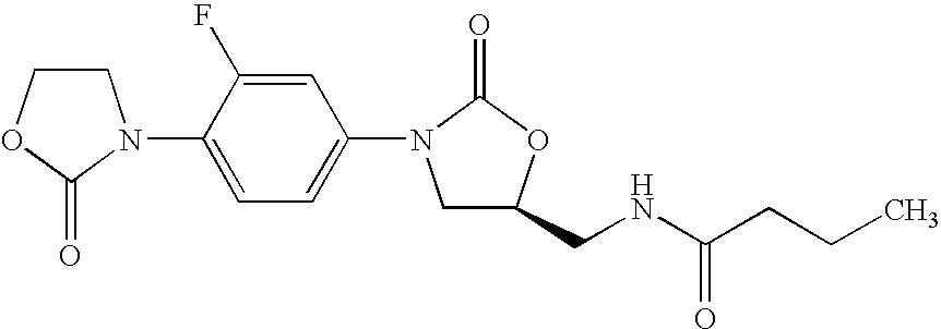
C1COC(=O)N1C1=CC=C(N2CC(CNC(CCC)=O)OC2=O)C=C1F
